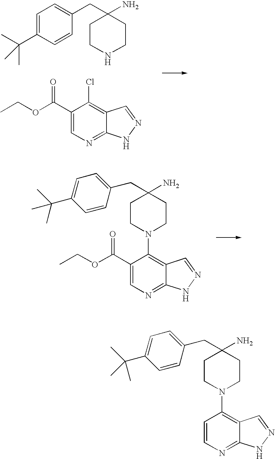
C1=C(C(C)(C)C)C=CC(CC2(N)CCNCC2)=C1.C1(C(OCC)=O)=CN=C2C(=C1Cl)C=NN2.C1(C(OCC)=O)=CN=C2C(=C1N1CCC(N)(CC3=CC=C(C(C)(C)C)C=C3)CC1)C=NN2.C1=CN=C2C(=C1N1CCC(N)(CC3=CC=C(C(C)(C)C)C=C3)CC1)C=NN2
